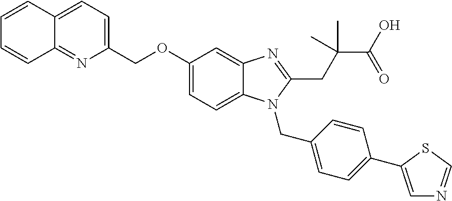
C1(COC2=CC=C3C(=C2)N=C(CC(C)(C(=O)O)C)N3CC2=CC=C(C3=CN=CS3)C=C2)=CC=C2C(=N1)C=CC=C2
